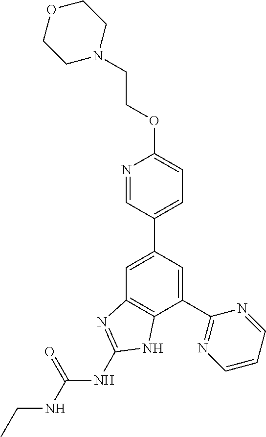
C1=C(C2=CC=C(OCCN3CCOCC3)N=C2)C=C(C2=NC=CC=N2)C2=C1N=C(NC(NCC)=O)N2
